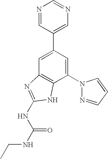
C1=C(C2=CN=CN=C2)C=C(N2N=CC=C2)C2=C1N=C(NC(=O)NCC)N2
